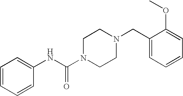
C1=CC=CC(NC(N2CCN(CC3=CC=CC=C3OC)CC2)=O)=C1
